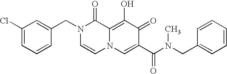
C1(Cl)=CC=CC(CN2C=CN3C(=C(O)C(=O)C(C(N(CC4=CC=CC=C4)C)=O)=C3)C2=O)=C1
